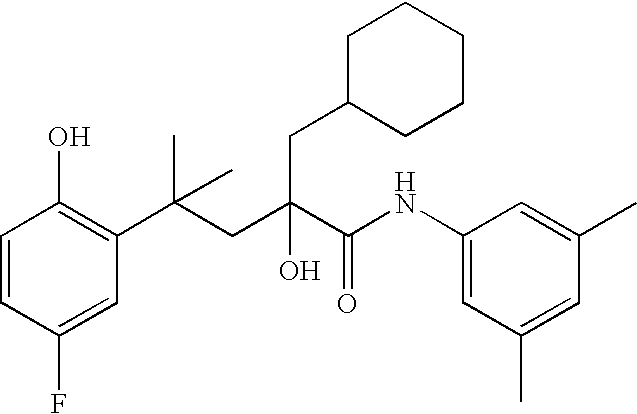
C1=CC(F)=CC(C(CC(C(NC2=CC(C)=CC(C)=C2)=O)(O)CC2CCCCC2)(C)C)=C1O
